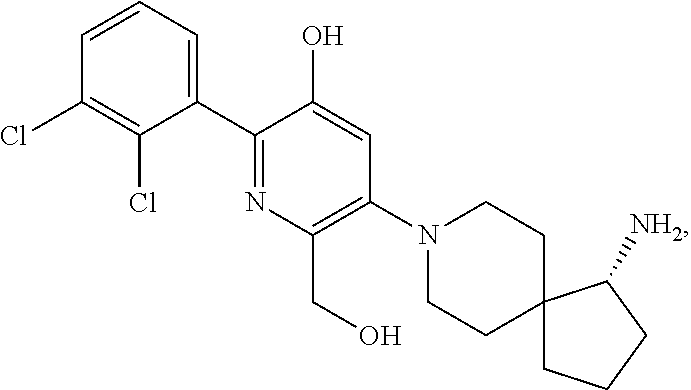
C1=CC(Cl)=C(Cl)C(C2=NC(CO)=C(N3CCC4(CC3)CCCC4[NH2])C=C2O)=C1
